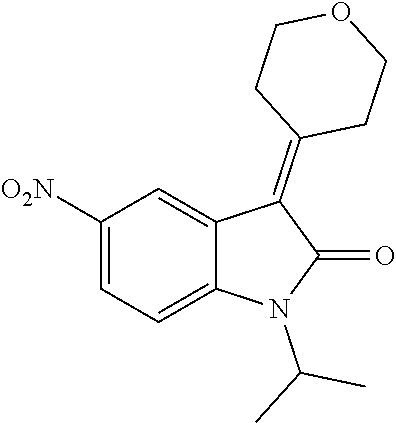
C1([O2N])=CC=C2C(=C1)C(=C1CCOCC1)C(=O)N2C(C)C
